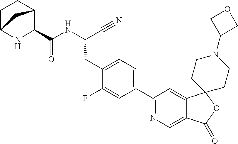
N(C(C#N)CC1=CC=C(C2=NC=C3C(=C2)C2(OC3=O)CCN(C3COC3)CC2)C=C1F)C(=O)C1C2CCC(N1)C2
